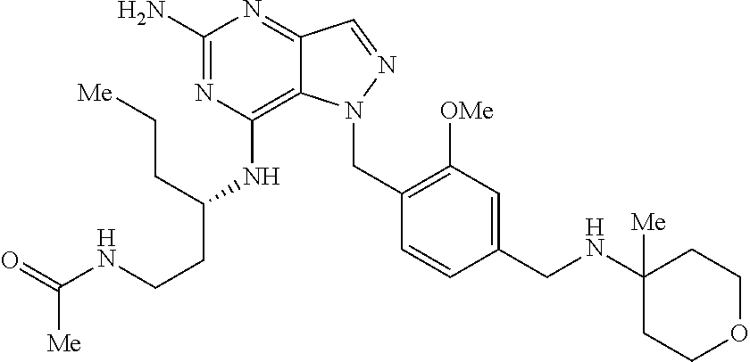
C1(N)=NC(NC(CCNC(=O)[Me])CC[Me])=C2C(=N1)C=NN2CC1=C([OMe])C=C(CNC2([Me])CCOCC2)C=C1
